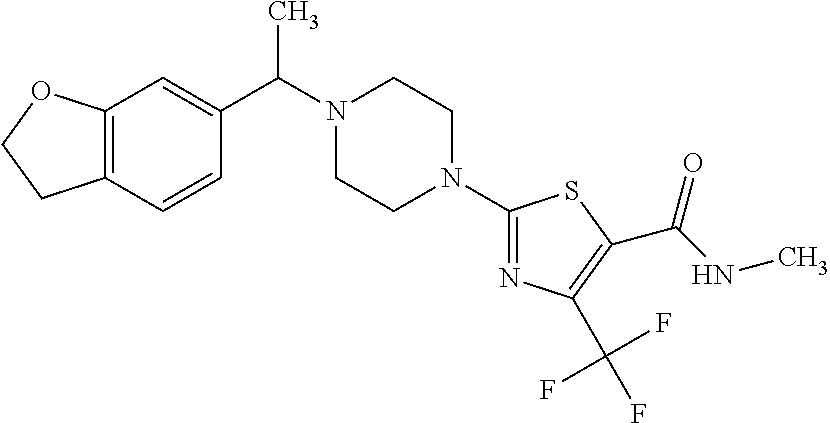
C12=C(C=C(C(N3CCN(C4=NC(C(F)(F)F)=C(C(NC)=O)S4)CC3)C)C=C1)OCC2
